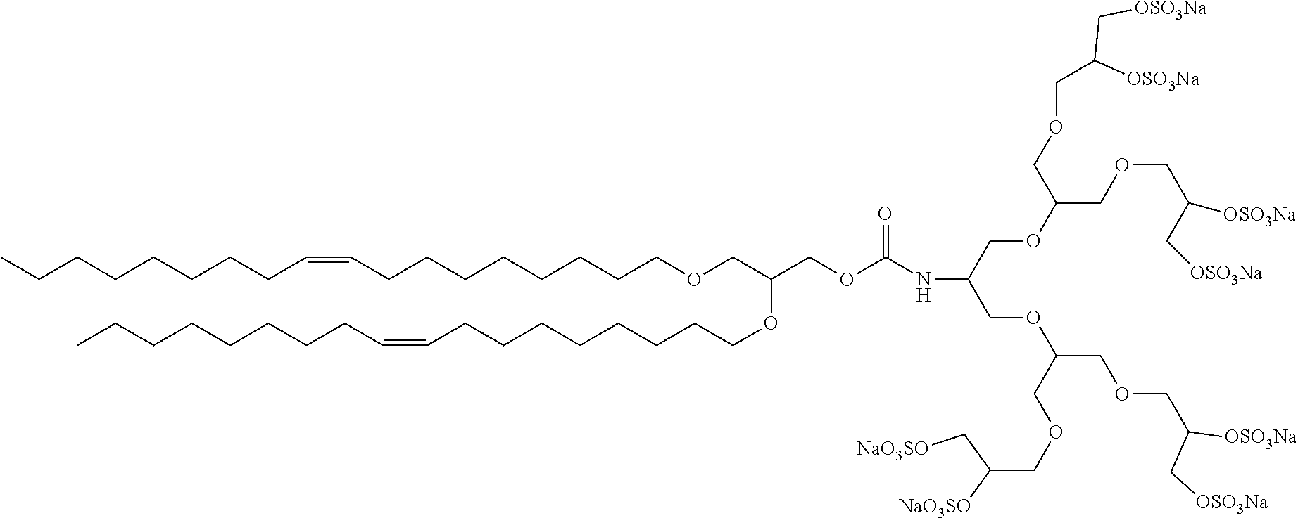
CCCCCCCCC=CCCCCCCCCOCC(OCCCCCCCCC=CCCCCCCCC)COC(NC(COC(COCC(C[OSO3Na])[OSO3Na])COCC([OSO3Na])C[OSO3Na])COC(COCC(C[OSO3Na])[OSO3Na])COCC(C[NaO3SO])[NaO3SO])=O
